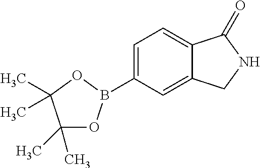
C1(C)(C)OB(C2=CC=C3C(=C2)CNC3=O)OC1(C)C
